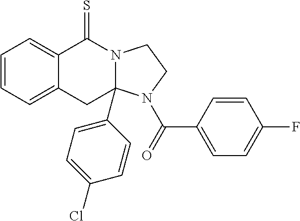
C1=CC=C2C(=C1)C(=S)N1C(C3=CC=C(Cl)C=C3)(C2)N(C(C2=CC=C(F)C=C2)=O)CC1
